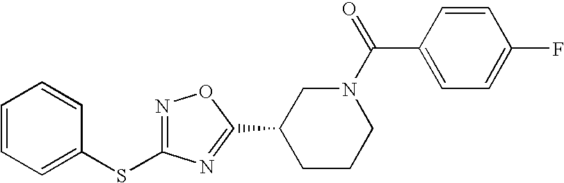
C1=CC=C(SC2=NOC(C3CCCN(C(C4=CC=C(F)C=C4)=O)C3)=N2)C=C1
